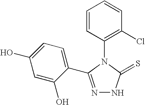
N1=C(C2=CC=C(O)C=C2O)N(C2=C(Cl)C=CC=C2)C(=S)N1
